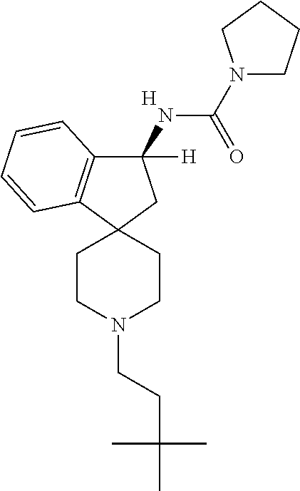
C1(NC(N2CCCC2)=O)([H])C2=C(C3(C1)CCN(CCC(C)(C)C)CC3)C=CC=C2.[H]
